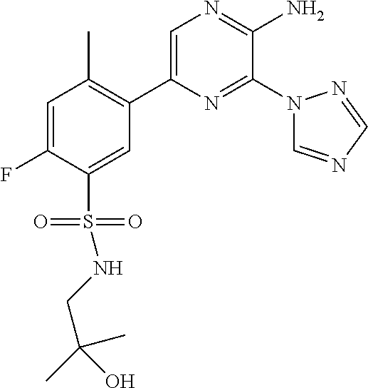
C1(C2=C(C)C=C(F)C(S(=O)(=O)NCC(C)(C)O)=C2)=CN=C(N)C(N2C=NC=N2)=N1
